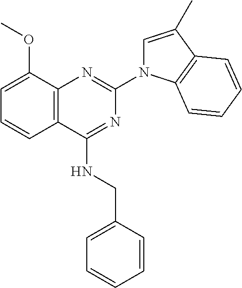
C12=C(C(NCC3=CC=CC=C3)=NC(N3C=C(C)C4=C3C=CC=C4)=N1)C=CC=C2OC
